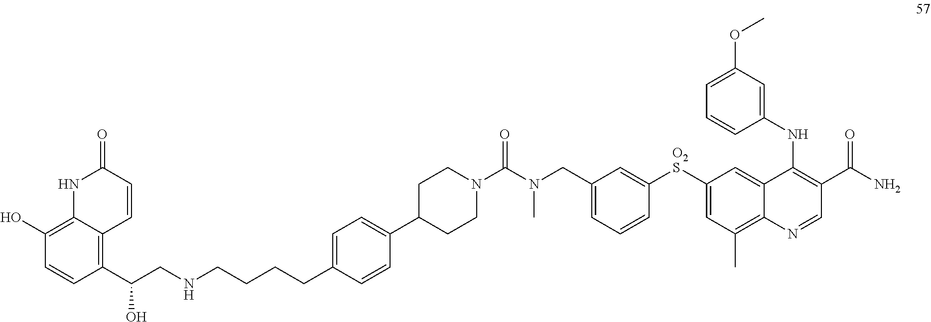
C1(C(CNCCCCC2=CC=C(C3CCN(C(=O)N(CC4=CC=CC([O2S]C5=CC(C)=C6C(=C5)C(NC5=CC(OC)=CC=C5)=C(C(N)=O)C=N6)=C4)C)CC3)C=C2)O)=C2C(=C(O)C=C1)NC(=O)C=C2
